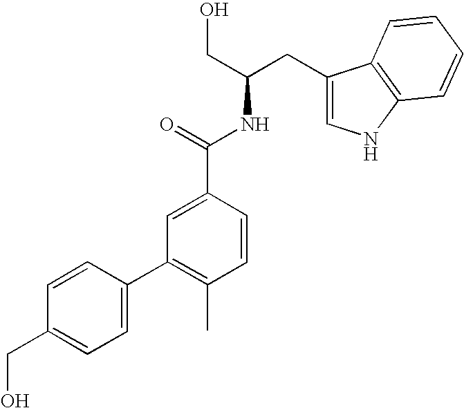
C1(C2=CC=C(CO)C=C2)=C(C)C=CC(C(=O)NC(CO)CC2=CNC3=C2C=CC=C3)=C1
